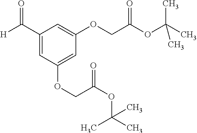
O=C(C1=CC(OCC(OC(C)(C)C)=O)=CC(OCC(OC(C)(C)C)=O)=C1)[H]
